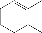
C1CCC(C)C(C)=C1
